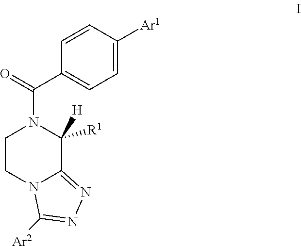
C1CN2C(=NN=C2[Ar2])C([R1])([H])N1C(=O)C1=CC=C([Ar1])C=C1
